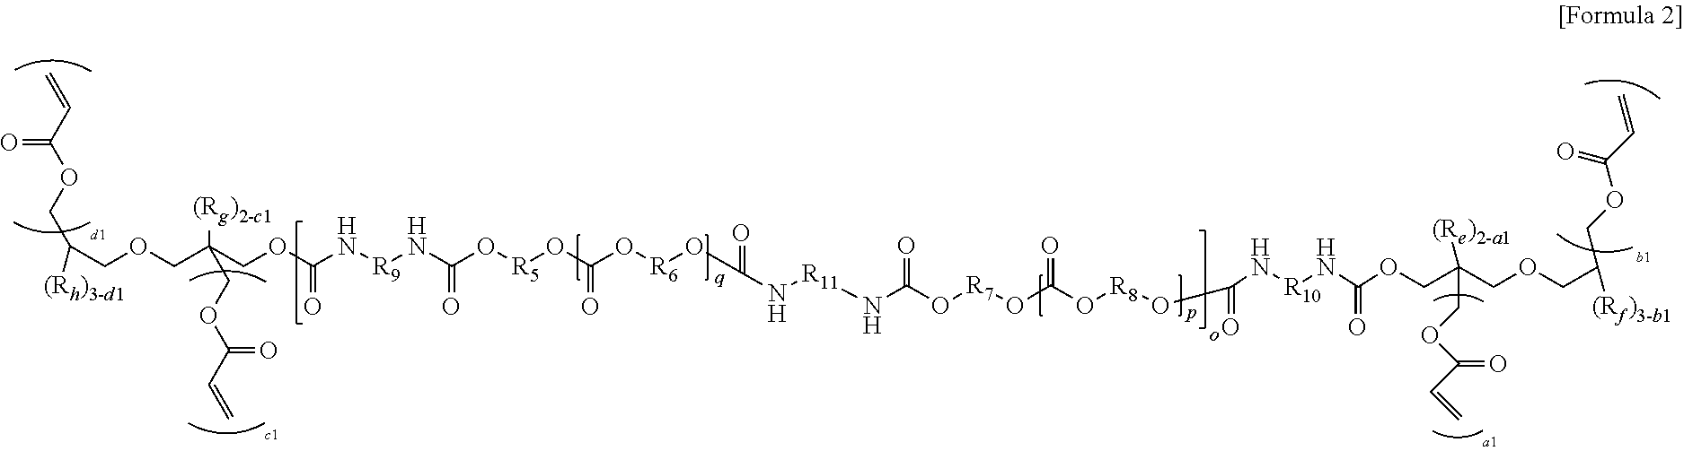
C(COCC(COC(N[R9]NC(O[R5]OC(O[R6]OC(=O)N[R11]NC(O[R7]OC(O[R8]OC(N[R10]NC(OCC(COCC([(Rf)3-b1])COC(C=C)=O)([(Re)2-a1])COC(C=C)=O)=O)=O)=O)=O)=O)=O)=O)(COC(C=C)=O)[(Rg)2-c1])([(Rh)3-d1])COC(C=C)=O
